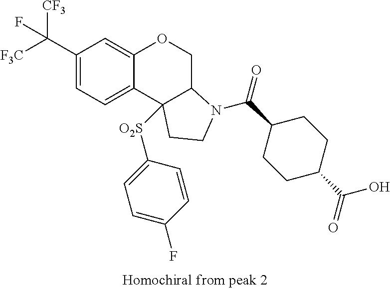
C1(C([F3C])([CF3])F)=CC=C2C(=C1)OCC1C2([O2S]C2=CC=C(F)C=C2)CCN1C(C1CCC(C(=O)O)CC1)=O
